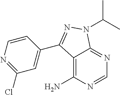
C1=NC(N)=C2C(=N1)N(C(C)C)N=C2C1=CC(Cl)=NC=C1
